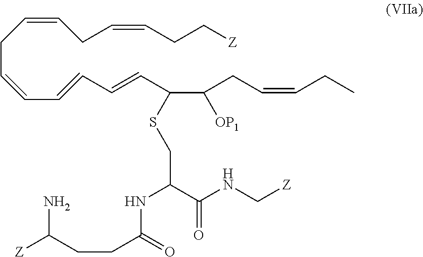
C(=CCC[Z])CC=CCC=CC=CC=CC(C(CC=CCC)[OP1])SCC(C(NC[Z])=O)NC(CCC([Z])N)=O
